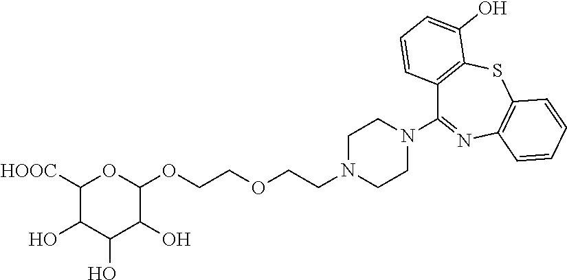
C1N(CCOCCOC2OC([HOOC])C(O)C(O)C2O)CCN(C2=NC3=C(SC4=C2C=CC=C4O)C=CC=C3)C1
